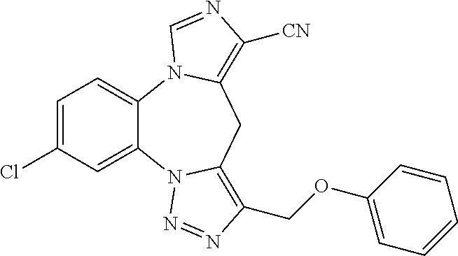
C12=CC=C(Cl)C=C1N1C(=C(COC3=CC=CC=C3)N=N1)CC1=C([CN])N=CN21
